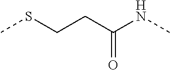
CSCCC(NC)=O
